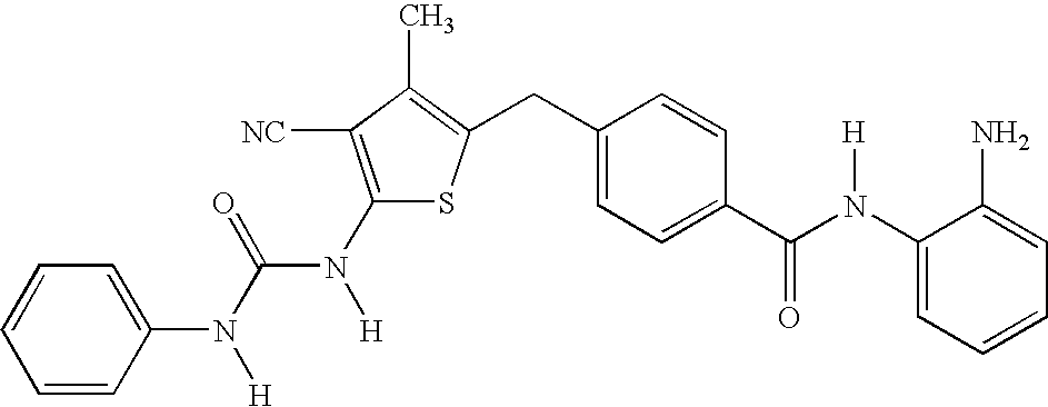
C1(N(C(C2=CC=C(CC3=C(C)C([NC])=C(N([H])C(N(C4=CC=CC=C4)[H])=O)S3)C=C2)=O)[H])=CC=CC=C1N
